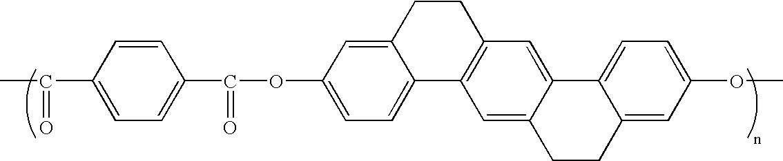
C1=CC(C(=O)C)=CC=C1C(=O)OC1=CC=C2C(=C1)CCC1=C2C=C2C(=C1)C1=CC=C(OC)C=C1CC2
